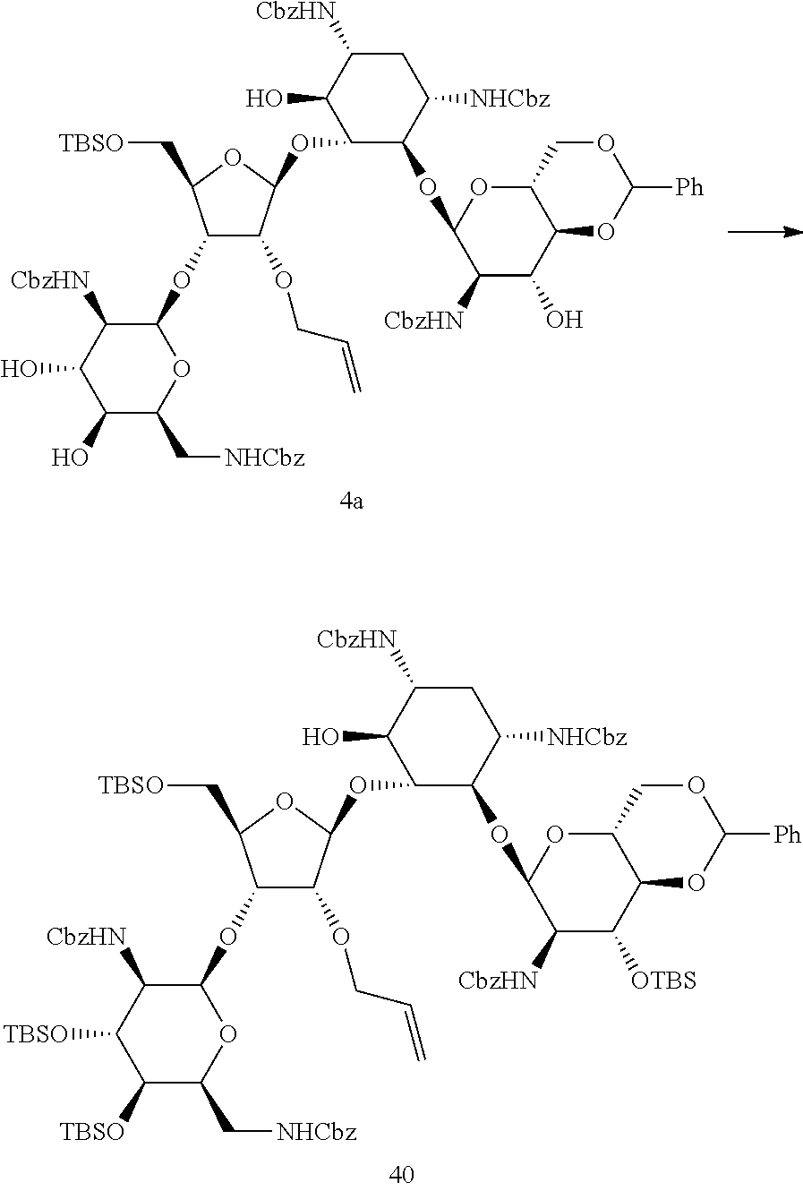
[CbzHN]C1C(O)C(OC2C(OCC=C)C(OC3OC(C[NHCbz])C(O)C(O)C3[CbzHN])C(C[TBSO])O2)C(OC2C([CbzHN])C(O)C3C(O2)COC([Ph])O3)C([NHCbz])C1.[CbzHN]C1C(O)C(OC2C(OCC=C)C(OC3OC(C[NHCbz])C([TBSO])C([TBSO])C3[CbzHN])C(C[TBSO])O2)C(OC2C([CbzHN])C([OTBS])C3C(O2)COC([Ph])O3)C([NHCbz])C1
